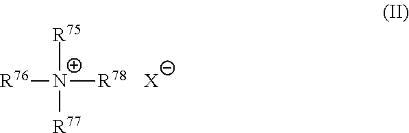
[R76][N+]([R78])([R75])[R77].[X]
